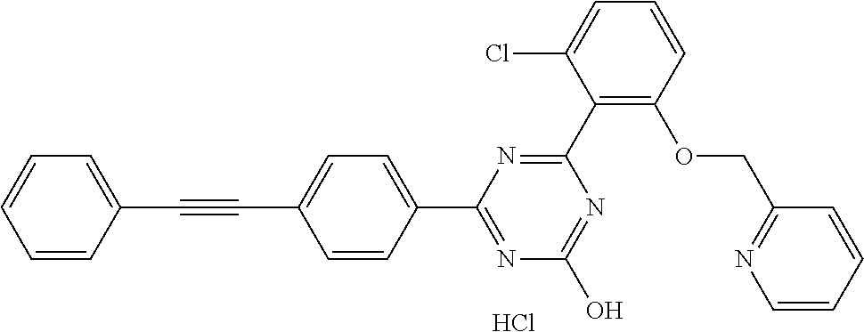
N1=C(O)N=C(C2=CC=C(C#CC3=CC=CC=C3)C=C2)N=C1C1=C(OCC2=NC=CC=C2)C=CC=C1Cl.Cl
